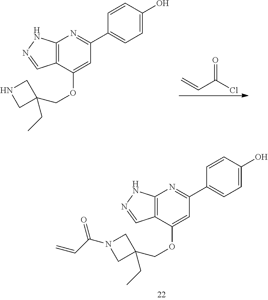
C12=C(C(OCC3(CC)CNC3)=CC(C3=CC=C(O)C=C3)=N1)C=NN2.C(C(Cl)=O)=C.C12=C(C(OCC3(CC)CN(C(C=C)=O)C3)=CC(C3=CC=C(O)C=C3)=N1)C=NN2
